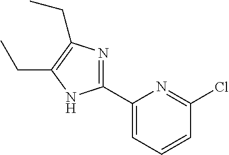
C1(C2=NC(CC)=C(CC)N2)=CC=CC(Cl)=N1
